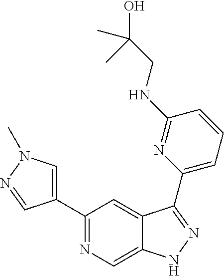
C1(C2=CN(C)N=C2)=NC=C2C(=C1)C(C1=CC=CC(NCC(C)(C)O)=N1)=NN2
